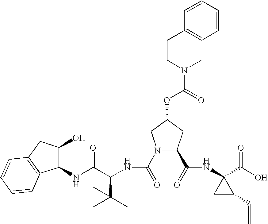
N1(C(=O)NC(C(NC2C(O)CC3=C2C=CC=C3)=O)C(C)(C)C)C(C(=O)NC2(C(O)=O)CC2C=C)CC(OC(N(CCC2=CC=CC=C2)C)=O)C1
